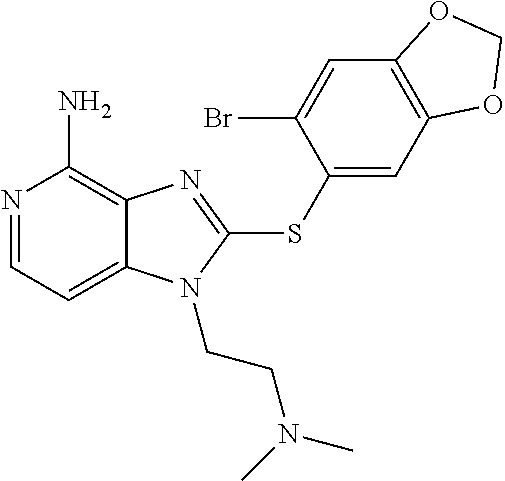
N1=CC=C2C(=C1N)N=C(SC1=CC3=C(C=C1Br)OCO3)N2CCN(C)C
